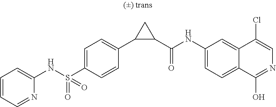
N(S(C1=CC=C(C2C(C(NC3=CC=C4C(=C3)C(Cl)=CN=C4O)=O)C2)C=C1)(=O)=O)C1=CC=CC=N1
